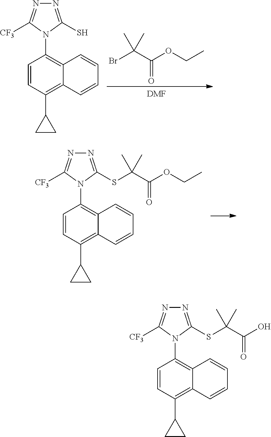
C1=CC(C2CC2)=C2C(=C1N1C([CF3])=NN=C1SC(C(=O)OCC)(C)C)C=CC=C2.BrC(C(=O)OCC)(C)C.[DMF].C1=CC(C2CC2)=C2C(=C1N1C([CF3])=NN=C1S)C=CC=C2.C1=CC(C2CC2)=C2C(=C1N1C([CF3])=NN=C1SC(C(=O)O)(C)C)C=CC=C2
